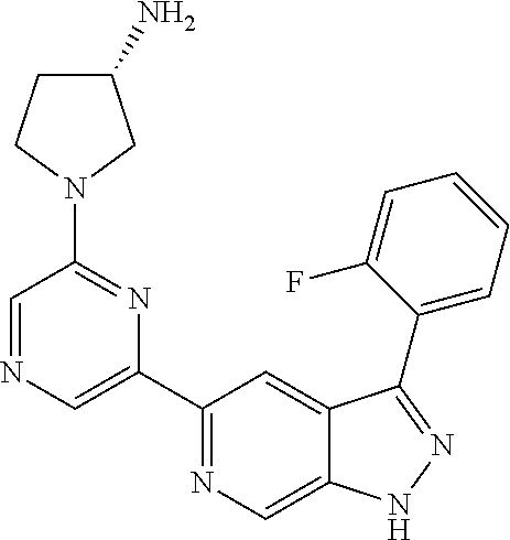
C1(N2CCC(N)C2)=NC(C2=NC=C3C(=C2)C(C2=CC=CC=C2F)=NN3)=CN=C1
